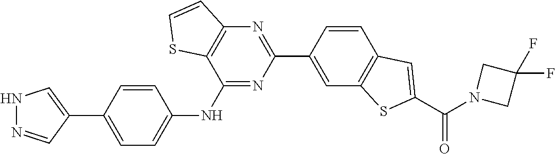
N1N=CC(C2=CC=C(NC3=NC(C4=CC5=C(C=C4)C=C(C(N4CC(F)(F)C4)=O)S5)=NC4=C3SC=C4)C=C2)=C1
